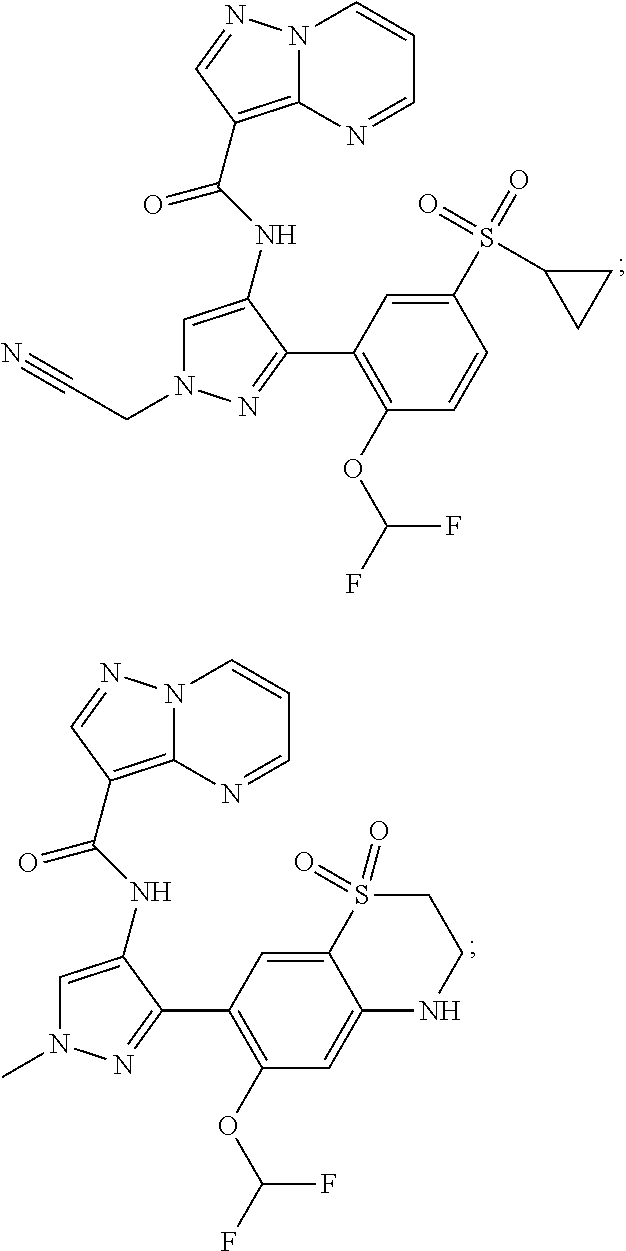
N12C(=C(C(NC3=CN(CC#N)N=C3C3=C(OC(F)F)C=CC(S(=O)(C4CC4)=O)=C3)=O)C=N1)N=CC=C2.N12C(=C(C(NC3=CN(C)N=C3C3=C(OC(F)F)C=C4C(=C3)S(=O)(=O)CCN4)=O)C=N1)N=CC=C2
